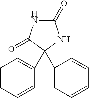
C1=CC=CC=C1C1(C2=CC=CC=C2)C(=O)NC(=O)N1
